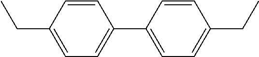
C1=CC(CC)=CC=C1C1=CC=C(CC)C=C1
